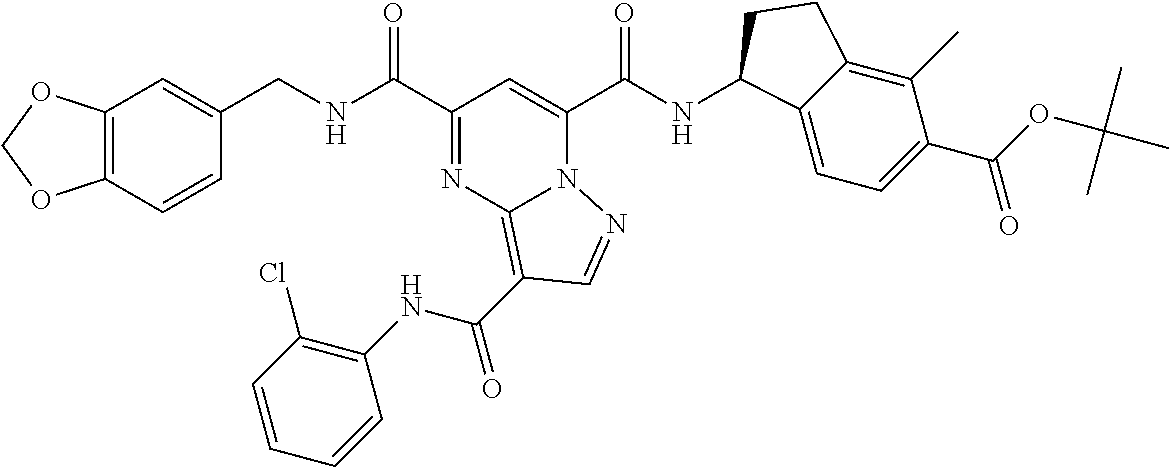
C12=C(C=CC(CNC(=O)C3=NC4=C(C(NC5=C(Cl)C=CC=C5)=O)C=NN4C(C(=O)NC4C5=CC=C(C(=O)OC(C)(C)C)C(C)=C5CC4)=C3)=C1)OCO2
